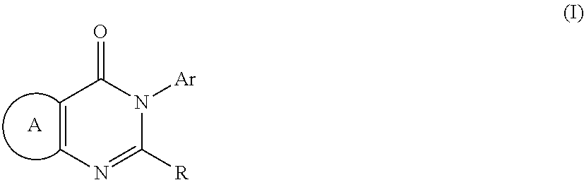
C1=CN=C([R])N([Ar])C1=O.[A]
